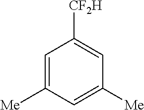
C1=C([Me])C=C([Me])C=C1[CF2H]
